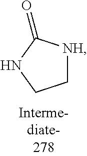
C1[NH]C(=O)NC1
